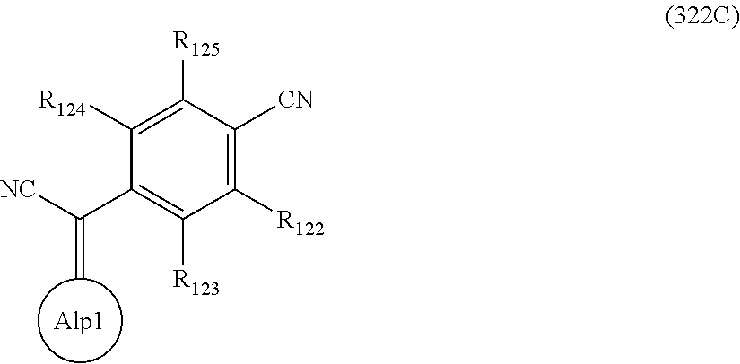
C1([R124])=C([R125])C([CN])=C([R122])C([R123])=C1C([NC])=C.[Alp1]
